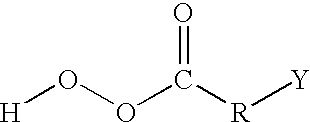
[H]OOC([R][Y])=O
